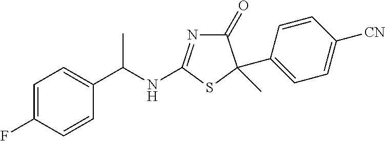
C1(=O)N=C(NC(C2=CC=C(F)C=C2)C)SC1(C1=CC=C([CN])C=C1)C
